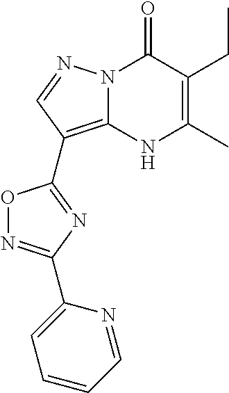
N12C(=C(C3=NC(C4=CC=CC=N4)=NO3)C=N1)NC(C)=C(CC)C2=O
